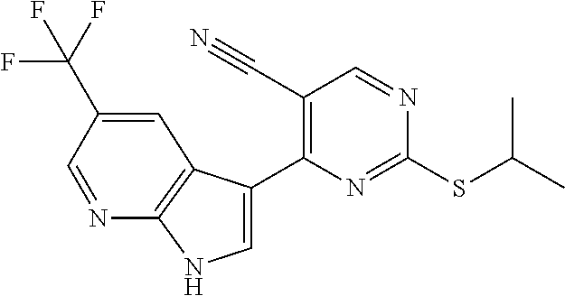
C1=C(C2=C(C#N)C=NC(SC(C)C)=N2)C2=C(N1)N=CC(C(F)(F)F)=C2
